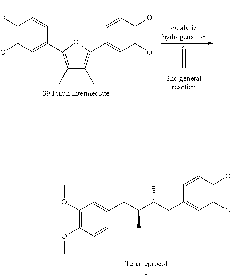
C1(C)=C(C2=CC(OC)=C(OC)C=C2)OC(C2=CC(OC)=C(OC)C=C2)=C1C.C1=CC(OC)=C(OC)C=C1CC(C(CC1=CC(OC)=C(OC)C=C1)C)C
